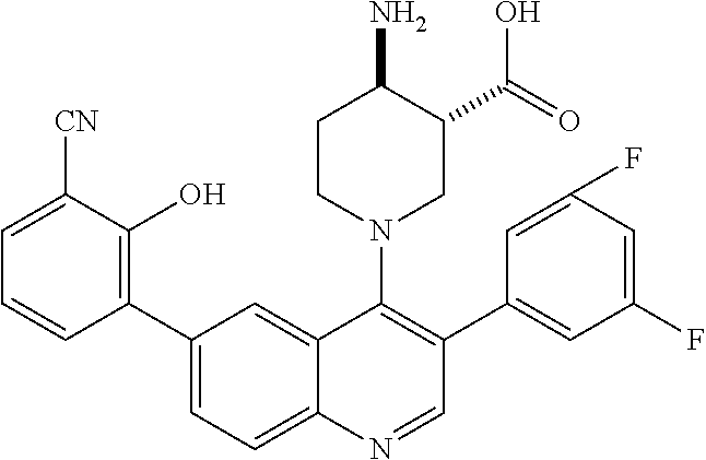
C1([CN])=CC=CC(C2=CC=C3C(=C2)C(N2CC(C(=O)O)C(N)CC2)=C(C2=CC(F)=CC(F)=C2)C=N3)=C1O
